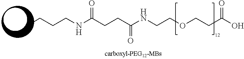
CCCCNC(CCC(NCCOCCC(O)=O)=O)=O
